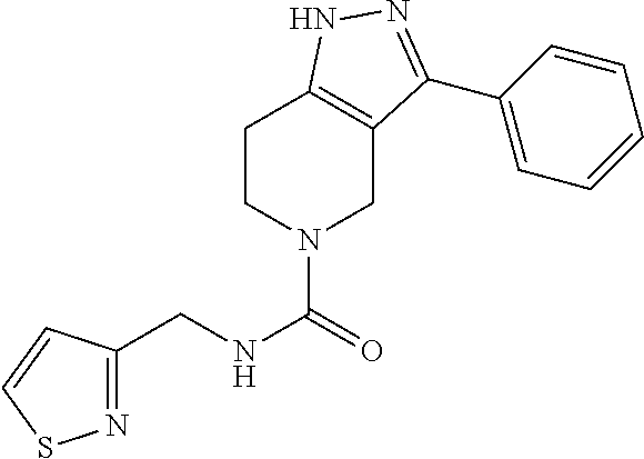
N1=C(CNC(=O)N2CCC3=C(C2)C(C2=CC=CC=C2)=NN3)C=CS1
